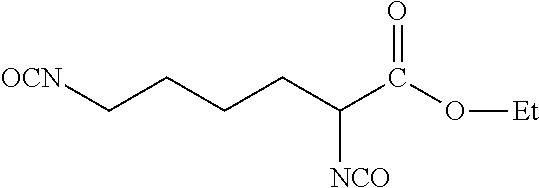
C(CCC(C(O[Et])=O)[NCO])C[OCN]
